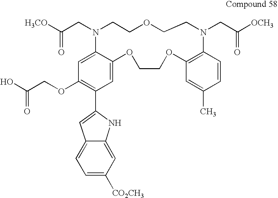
C1(OCC(O)=O)=C(C2=CC3=CC=C([CO2CH3])C=C3N2)C=C2C(=C1)N(CC([H3CO])=O)CCOCCN(CC([OCH3])=O)C1=C(OCCO2)C=C(C)C=C1
